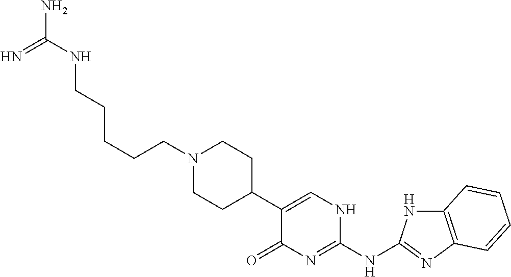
C(N1CCC(C2=CNC(NC3=NC4=C(N3)C=CC=C4)=NC2=O)CC1)CCCCNC(N)=N
